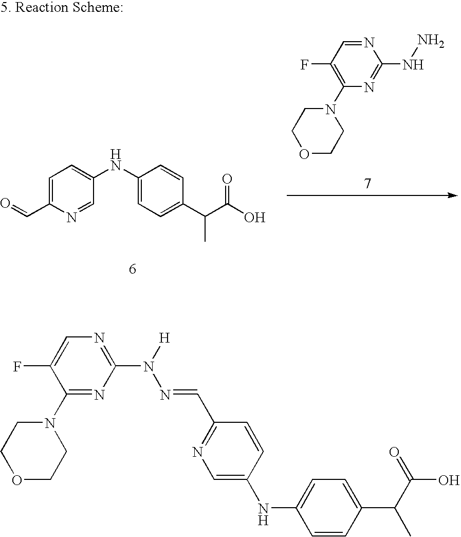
C1=C(C=O)N=CC(NC2=CC=C(C(C(O)=O)C)C=C2)=C1.O1CCN(C2=C(F)C=NC(NN)=N2)CC1.O1CCN(C2=NC(N(N=CC3=NC=C(NC4=CC=C(C(C)C(O)=O)C=C4)C=C3)[H])=NC=C2F)CC1
